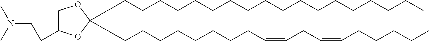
C(CCCCCCCCCCCCCCCCC)C1(CCCCCCCCC=CCC=CCCCCC)OCC(CCN(C)C)O1
